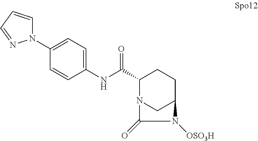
C1(NC(C2N3CC(CC2)N([OSO3H])C3=O)=O)=CC=C(N2C=CC=N2)C=C1
